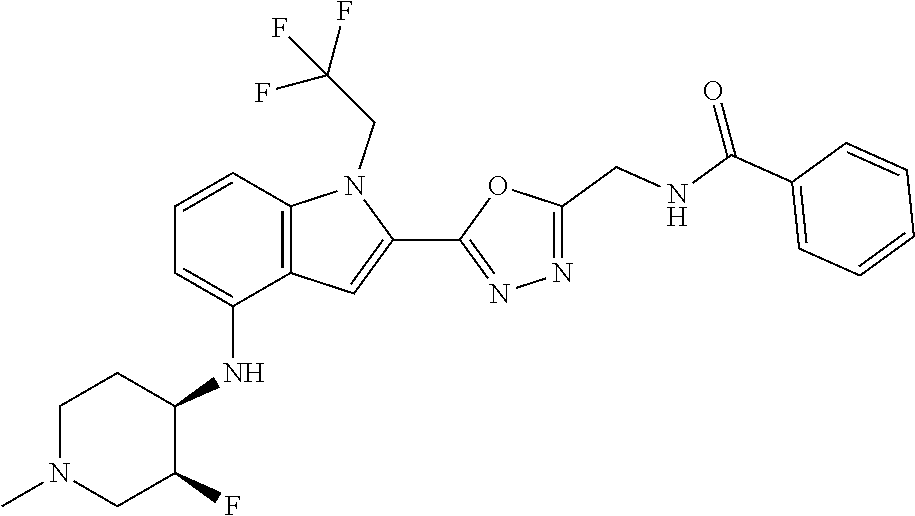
C1=CC2=C(C=C(C3=NN=C(CNC(C4=CC=CC=C4)=O)O3)N2CC(F)(F)F)C(NC2C(F)CN(C)CC2)=C1
